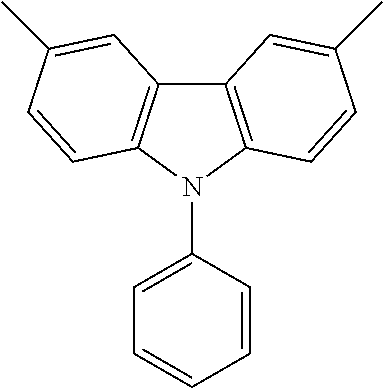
C12=C(N(C3=CC=CC=C3)C3=C1C=C(C)C=C3)C=CC(C)=C2
